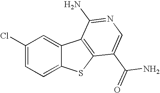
C1(Cl)=CC=C2C(=C1)C1=C(S2)C(C(N)=O)=CN=C1N
